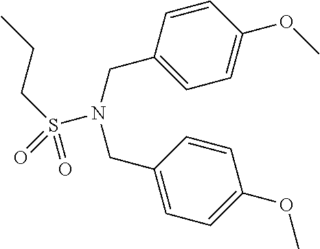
C1=CC(CN(S(CCC)(=O)=O)CC2=CC=C(OC)C=C2)=CC=C1OC
